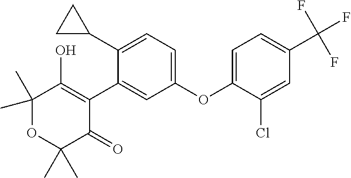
C1(C2CC2)=CC=C(OC2=CC=C(C(F)(F)F)C=C2Cl)C=C1C1=C(O)C(C)(C)OC(C)(C)C1=O
